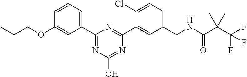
C1(C2=CC=CC(OCCC)=C2)=NC(O)=NC(C2=CC(CNC(C(C(F)(F)F)(C)C)=O)=CC=C2Cl)=N1
